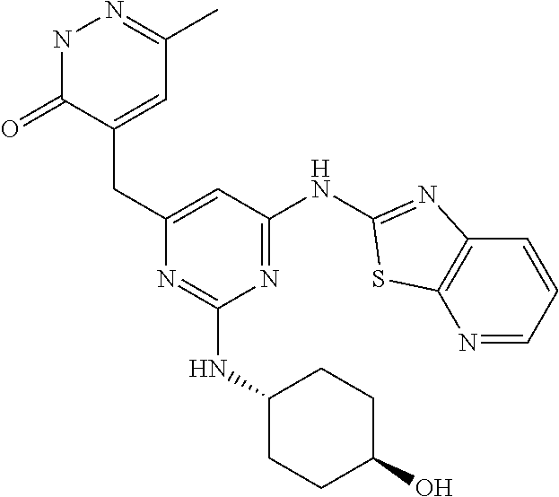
C1(CC2=CC(C)=NNC2=O)=CC(NC2=NC3=C(N=CC=C3)S2)=NC(NC2CCC(O)CC2)=N1
